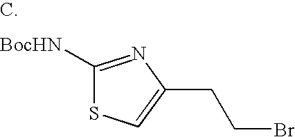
C1([BocHN])=NC(CCBr)=CS1
